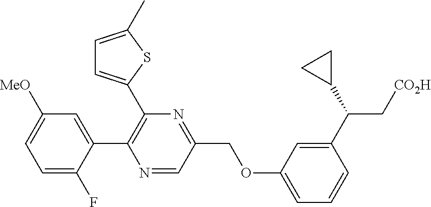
C1=C(F)C(C2=C(C3=CC=C(C)S3)N=C(COC3=CC=CC(C(C[CO2H])C4CC4)=C3)C=N2)=CC([MeO])=C1
